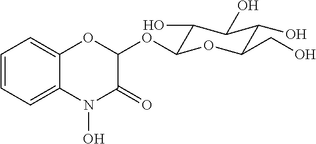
C1=CC=C2C(=C1)OC(OC1C(O)C(O)C(O)C(CO)O1)C(=O)N2O
